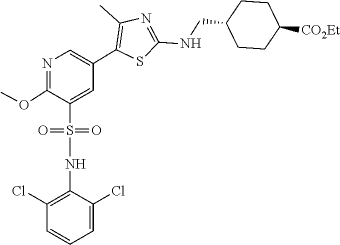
O(C)C1=NC=C(C2=C(C)N=C(NCC3CCC([CO2Et])CC3)S2)C=C1S(NC1=C(Cl)C=CC=C1Cl)(=O)=O
